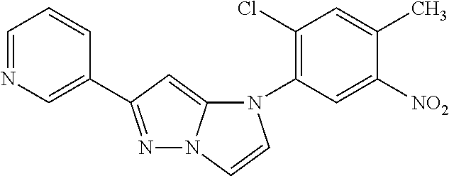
C1=NC=C(C2=NN3C(=C2)N(C2=C(Cl)C=C(C)C([NO2])=C2)C=C3)C=C1
